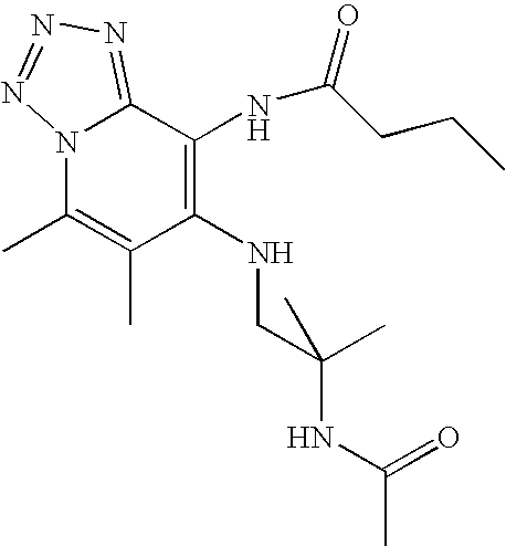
N12C(C)=C(C)C(NCC(NC(C)=O)(C)C)=C(NC(=O)CCC)C1=NN=N2
